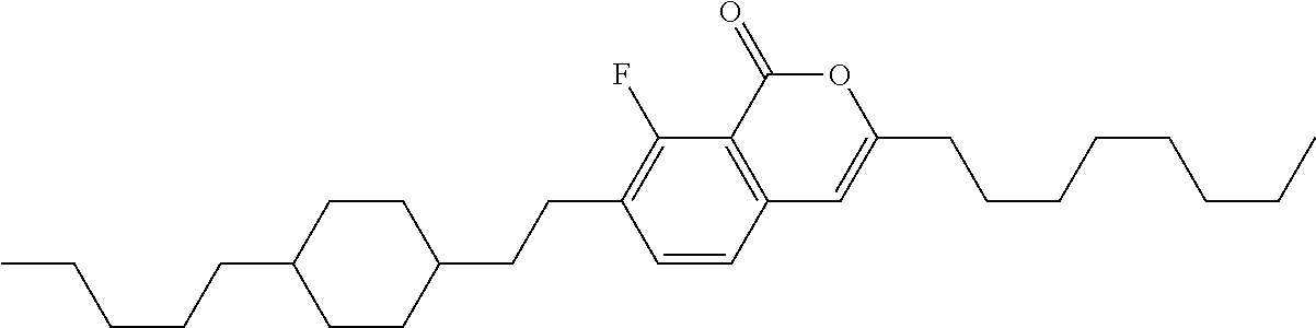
C12=C(C(=O)OC(CCCCCCCC)=C1)C(F)=C(CCC1CCC(CCCCC)CC1)C=C2
